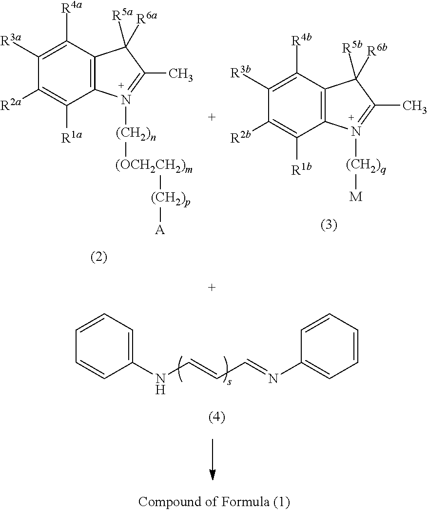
C1([R2a])=C([R1a])C2=C(C([R4a])=C1[R3a])C([R5a])([R6a])C(C)=N2[(CH2)n][(OCH2CH2)m][(CH2)p][A].C1([R2b])=C([R1b])C2=C(C([R4b])=C1[R3b])C([R5b])([R6b])C(C)=N2[(CH2)q][M].C1=CC(NC=CC=NC2=CC=CC=C2)=CC=C1
